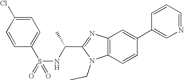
C1=CC(S(=O)(NC(C2=NC3=C(N2CC)C=CC(C2=CN=CC=C2)=C3)C)=O)=CC=C1Cl
